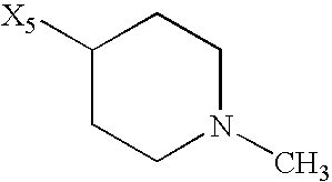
C1([X5])CCN(C)CC1
